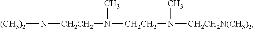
[(CH3)2]N[CH2CH2]N(C)[CH2CH2]N([CH2CH2N(CH3)2])C
